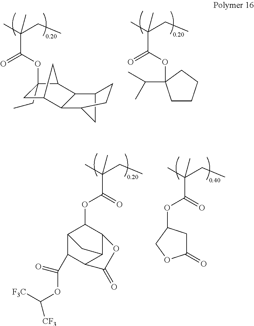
C1(CC)(OC(C(C)(CC)C)=O)CC2C3C(C4CC3CC4)C1C2.C(C)(CC)(C)C(OC1(C(C)C)CCCC1)=O.C(C)(CC)(C)C(=O)OC1C2C(C(=O)OC([F3C])[CF3])C3C(C1OC3=O)C2.C(C)(CC)(C)C(=O)OC1CC(=O)OC1
